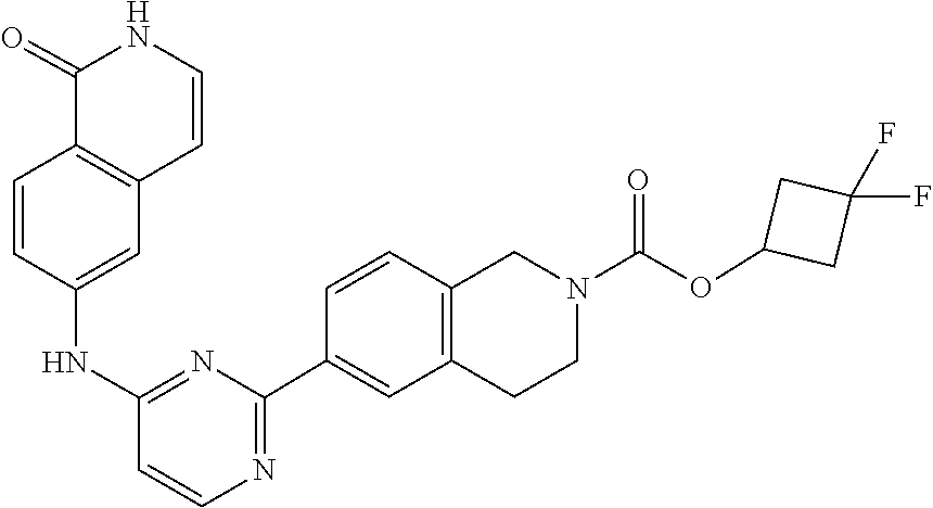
C12=C(C=CC(NC3=NC(C4=CC5=C(C=C4)CN(C(OC4CC(F)(F)C4)=O)CC5)=NC=C3)=C1)C(=O)NC=C2
